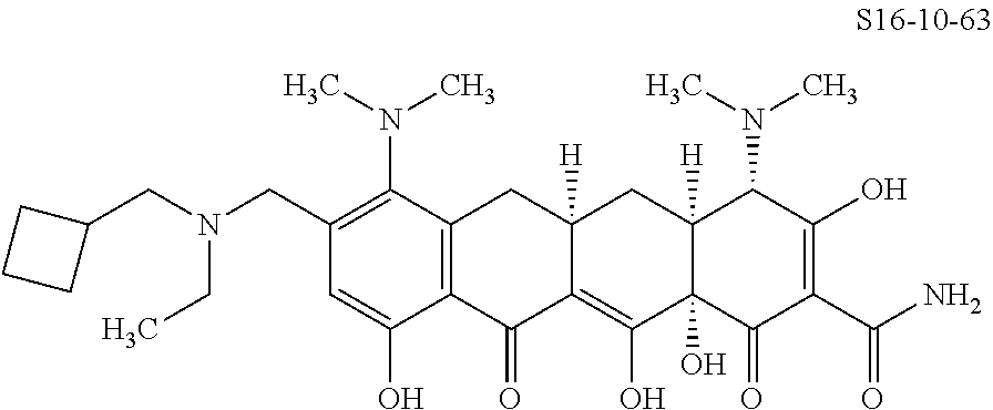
C1=C(O)C2=C(C(N(C)C)=C1CN(CC1CCC1)CC)CC1([H])C(=C(O)C3(O)C([H])(C1)C(N(C)C)C(O)=C(C(N)=O)C3=O)C2=O
